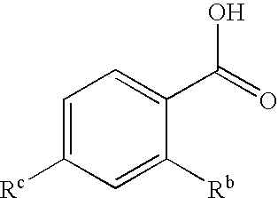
C1=C([Rc])C=C([Rb])C(C(=O)O)=C1
